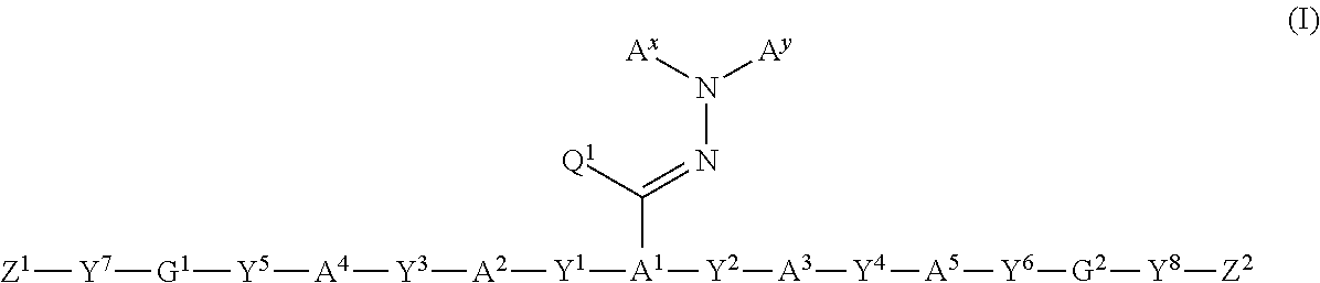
[Y1]([A1]([Y2][A3][Y4][A5][Y6][G2][Y8][Z2])C([Q1])=NN([Ay])[Ax])[A2][Y3][A4][Y5][G1][Y7][Z1]
